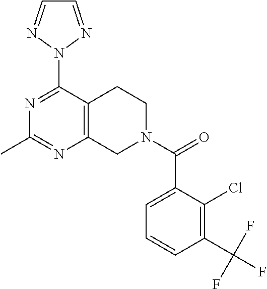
N1=C(N2N=CC=N2)C2=C(N=C1C)CN(C(=O)C1=CC=CC(C(F)(F)F)=C1Cl)CC2
